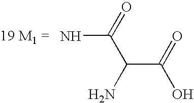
NC(C(N)C(O)=O)=O
